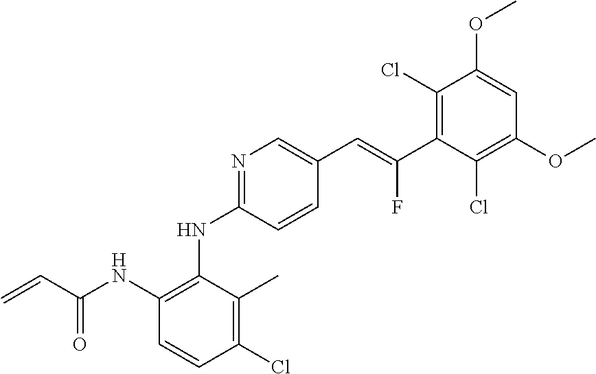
N1=C(NC2=C(NC(C=C)=O)C=CC(Cl)=C2C)C=CC(C=C(C2=C(Cl)C(OC)=CC(OC)=C2Cl)F)=C1
